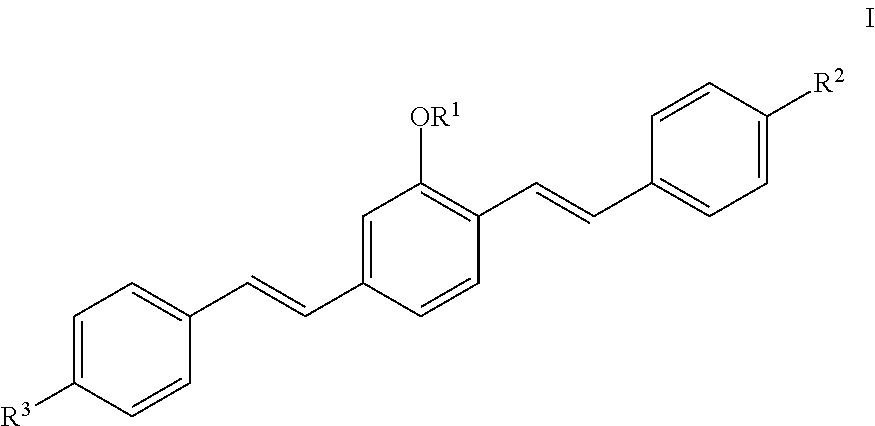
C1=CC([R2])=CC=C1C=CC1=C([OR1])C=C(C=CC2=CC=C([R3])C=C2)C=C1
